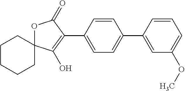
O1C2(C(O)=C(C3=CC=C(C4=CC(OC)=CC=C4)C=C3)C1=O)CCCCC2
